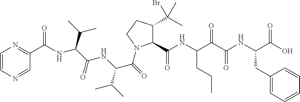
C1=CN=CC(C(=O)NC(C(C)C)C(NC(C(C)C)C(=O)N2C(C(NC(C(C(NC(C(O)=O)CC3=CC=CC=C3)=O)=O)CCC)=O)C(C(Br)(C)C)CC2)=O)=N1
